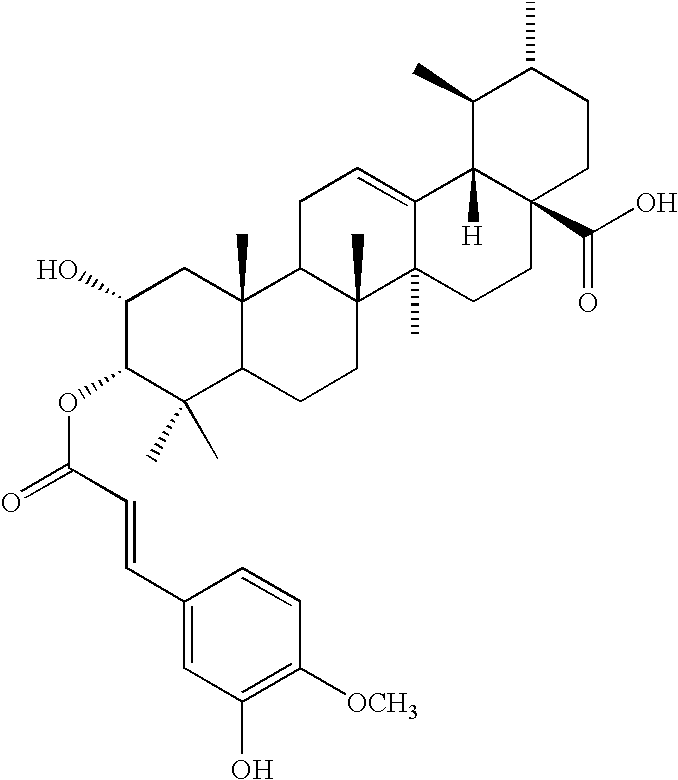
C1(O)C(OC(=O)C=CC2=CC(O)=C([OCH3])C=C2)C(C)(C)C2C(C)(C1)C1C(C)(CC2)C2(C)C(=CC1)C1([H])C(C(O)=O)(CC2)CCC(C)C1C
